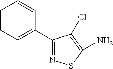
C1=CC=C(C2=NSC(N)=C2Cl)C=C1
